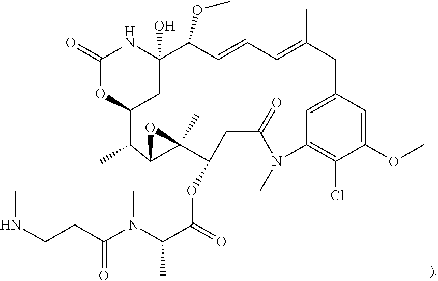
C(C(N(C(C(=O)OC1CC(=O)N(C)C2=C(Cl)C(OC)=CC(=C2)CC(C)=CC=CC(OC)C2(O)NC(=O)OC(C2)C(C)C2C1(C)O2)C)C)=O)CNC
